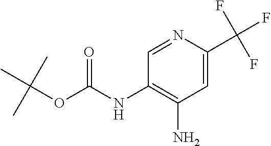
C1(N)=C(NC(=O)OC(C)(C)C)C=NC(C(F)(F)F)=C1
